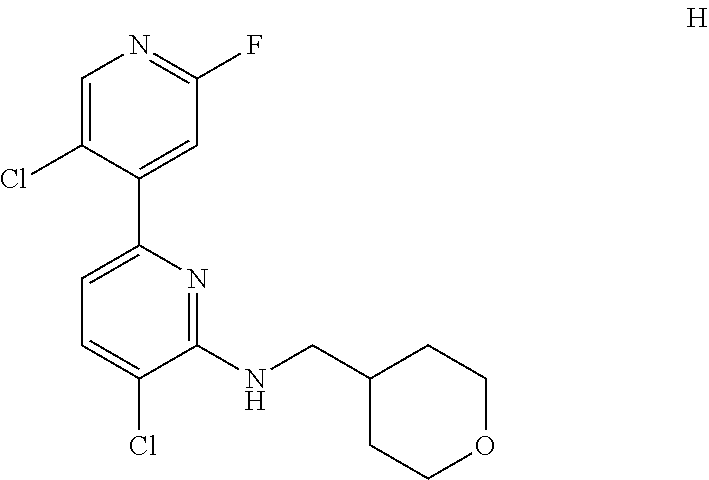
C1=C(Cl)C(C2=CC=C(Cl)C(NCC3CCOCC3)=N2)=CC(F)=N1
